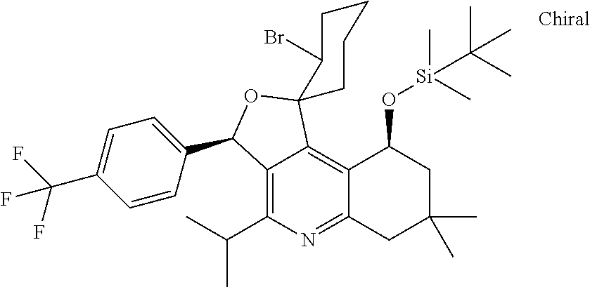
C12=C(C(C)C)N=C3C(=C1C1(OC2C2=CC=C(C(F)(F)F)C=C2)CCCCC1Br)C(O[Si](C)(C(C)(C)C)C)CC(C)(C)C3
